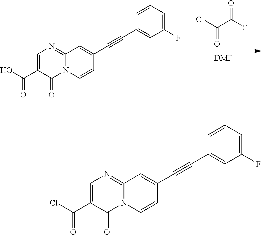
[DMF].ClC(C(Cl)=O)=O.N12C(=NC=C(C(O)=O)C1=O)C=C(C#CC1=CC(F)=CC=C1)C=C2.N12C(=NC=C(C(Cl)=O)C1=O)C=C(C#CC1=CC(F)=CC=C1)C=C2
